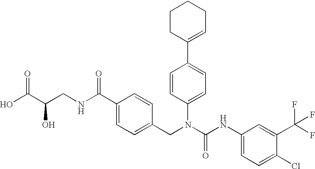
OC(C(CNC(C1=CC=C(CN(C(NC2=CC=C(Cl)C(C(F)(F)F)=C2)=O)C2=CC=C(C3=CCCCC3)C=C2)C=C1)=O)O)=O
